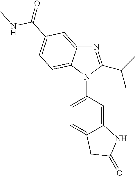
C1(N2C(C(C)C)=NC3=CC(C(NC)=O)=CC=C23)=CC=C2C(=C1)NC(=O)C2
